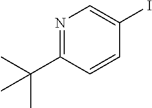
N1=C(C(C)(C)C)C=CC(I)=C1
